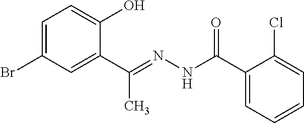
C1=C(Br)C=C(C(=NNC(C2=CC=CC=C2Cl)=O)C)C(O)=C1
